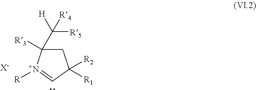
C1C([R3])(C([R5])([H])[R4])[N+]([R])=CC1([R2])[R1].[X-]
